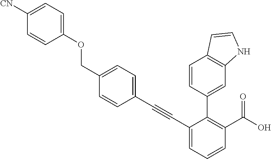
C1(COC2=CC=C([CN])C=C2)=CC=C(C#CC2=CC=CC(C(O)=O)=C2C2=CC3=C(C=C2)C=CN3)C=C1
